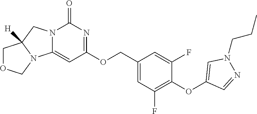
N12C(=CC(OCC3=CC(F)=C(OC4=CN(CCC)N=C4)C(F)=C3)=NC1=O)N1C([H])(C2)COC1
